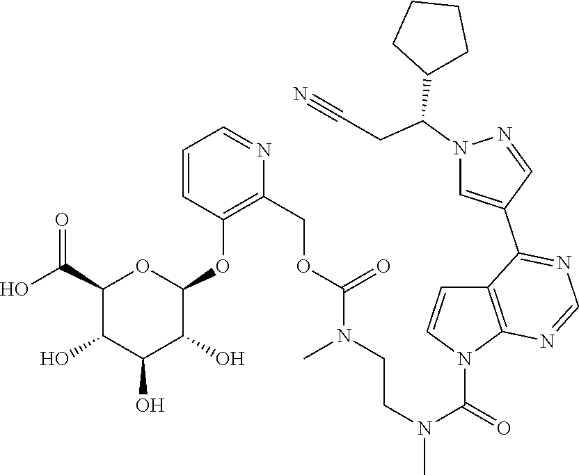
C1=CC(OC2OC(C(O)=O)C(O)C(O)C2O)=C(COC(N(CCN(C(=O)N2C3=C(C=C2)C(C2=CN(C(CC#N)C4CCCC4)N=C2)=NC=N3)C)C)=O)N=C1
